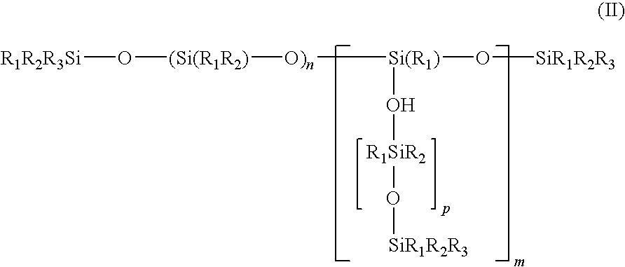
[R1R2R3Si]O[(Si(R1R2)][O)n][Si(R1)](O[SiR1R2R3])O[R1SiR2]O[SiR1R2R3]
